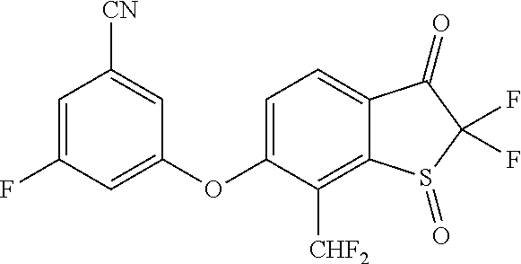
C1=C(OC2=CC(F)=CC([CN])=C2)C([CHF2])=C2C(=C1)C(=O)C(F)(F)S2=O
